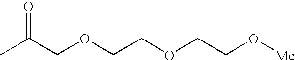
CC(COCCOCCO[Me])=O
